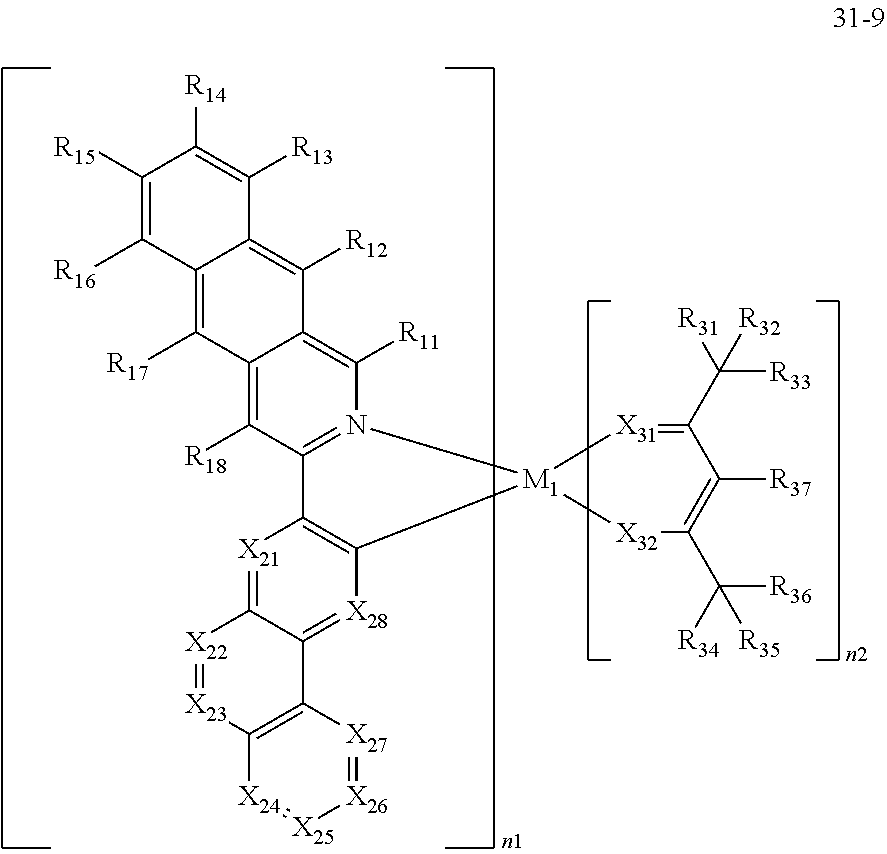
[X21]1=C2C(=[X28]C3=C1C1=N(C([R11])=C4C(=C1[R18])C([R17])=C1C(=C4[R12])C([R13])=C([R14])C([R15])=C1[R16])[M1]31[X32]C(C([R34])([R36])[R35])=C([R37])C(C([R31])([R33])[R32])=[X31]1)C1=C([X23]=[X22]2)[X24]=[X25][X26]=[X27]1
